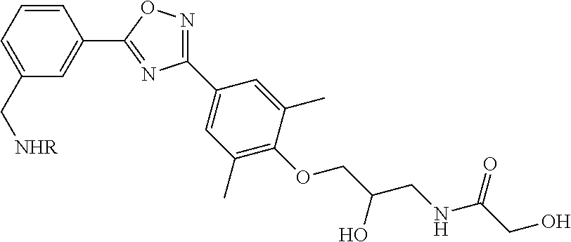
C1=CC=C(C[NHR])C=C1C1=NC(C2=CC(C)=C(OCC(CNC(CO)=O)O)C(C)=C2)=NO1
